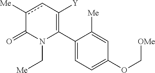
C1(C2=C([Y])cc([Me])C(=O)N2C[Me])=CC=C(OC[OMe])C=C1[Me]
